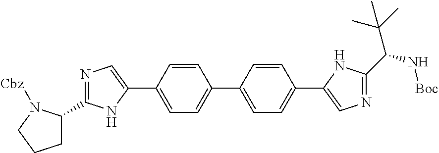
C1C(C2=NC=C(C3=CC=C(C4=CC=C(C5=CN=C(C(N[Boc])C(C)(C)C)N5)C=C4)C=C3)N2)N([Cbz])CC1
